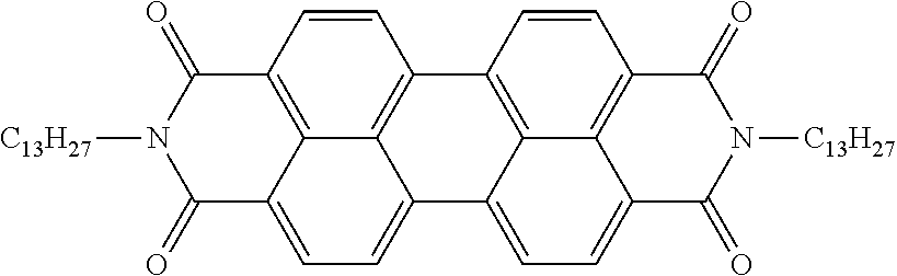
C12=C3C(=CC=C4C3=C(C=C1)C(=O)N([C13H27])C4=O)C1=CC=C3C4=C(C=CC2=C14)C(=O)N([C13H27])C3=O
